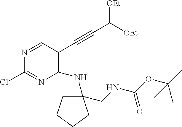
C1(C#CC([OEt])[OEt])=C(NC2(CNC(=O)OC(C)(C)C)CCCC2)N=C(Cl)N=C1
